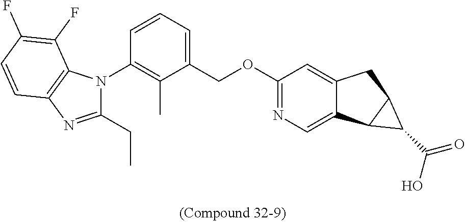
C1(CC)=NC2=C(N1C1=C(C)C(COC3=NC=C4C(=C3)CC3C4C3C(=O)O)=CC=C1)C(F)=C(F)C=C2
